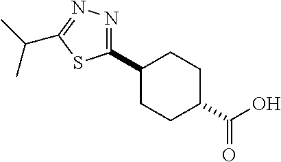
C1(C2CCC(C(O)=O)CC2)=NN=C(C(C)C)S1
